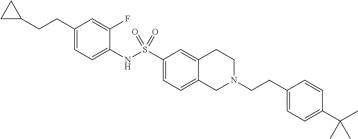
C1(CCC2CC2)=CC=C(NS(C2=CC=C3C(=C2)CCN(CCC2=CC=C(C(C)(C)C)C=C2)C3)(=O)=O)C(F)=C1
